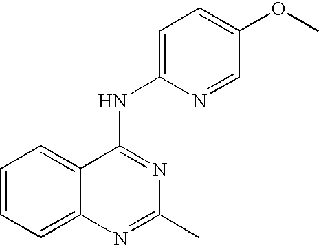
C1(C)=NC2=CC=CC=C2C(NC2=CC=C(OC)C=N2)=N1
